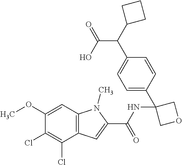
C12=C(C=C(OC)C(Cl)=C1Cl)N(C)C(C(NC1(C3=CC=C(C(C(=O)O)C4CCC4)C=C3)COC1)=O)=C2
